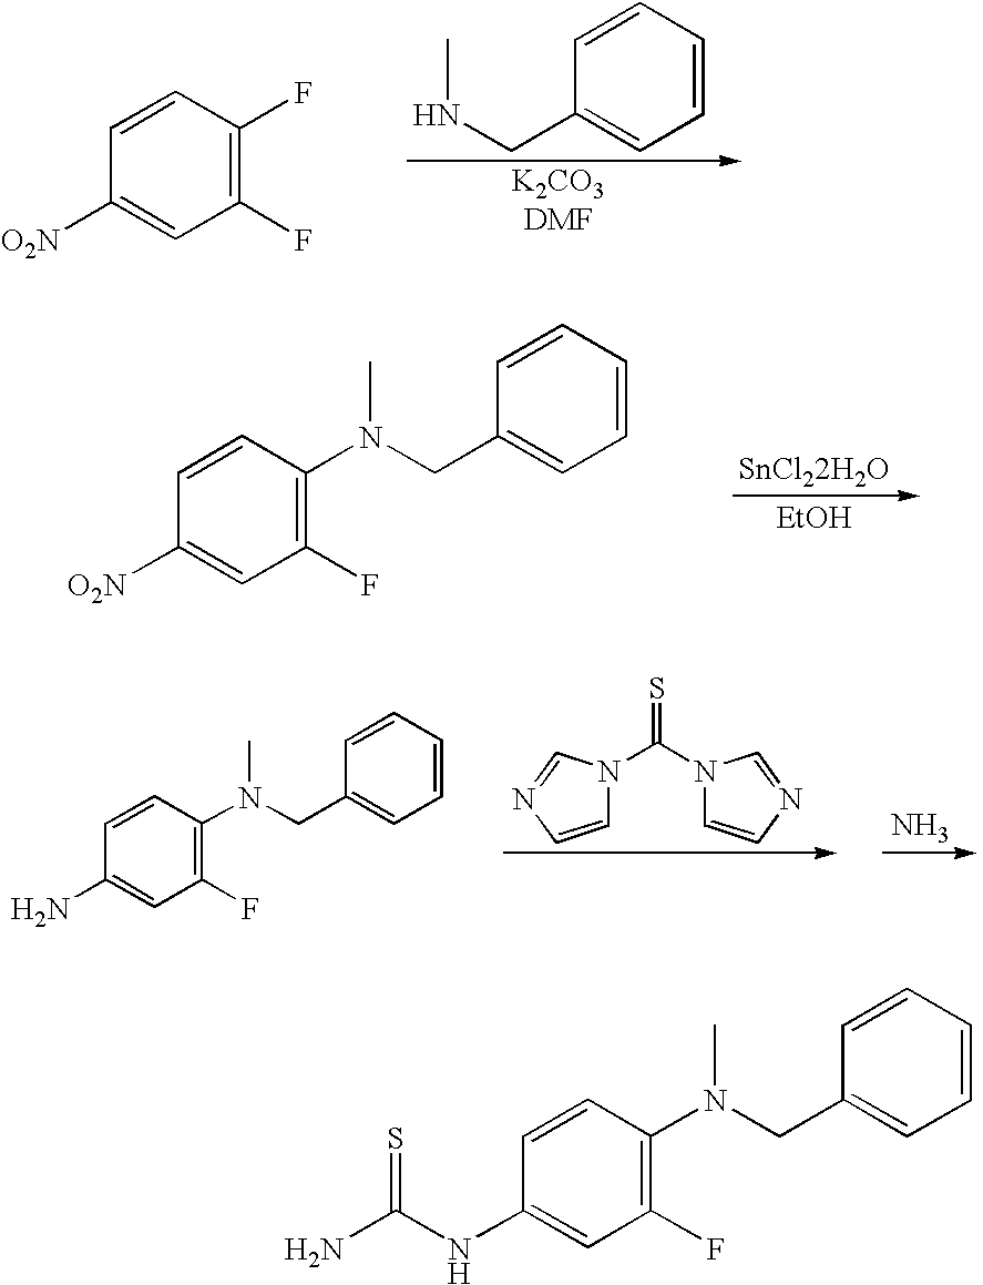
C1=CC([O2N])=CC(F)=C1F.N(CC1=CC=CC=C1)C.C1=CC([O2N])=CC(F)=C1N(CC1=CC=CC=C1)C.[SnCl22H2O].[EtOH].C1=CC(N)=CC(F)=C1N(CC1=CC=CC=C1)C.C(N1C=CN=C1)(N1C=CN=C1)=S.N.C1=CC(NC(N)=S)=CC(F)=C1N(CC1=CC=CC=C1)C
